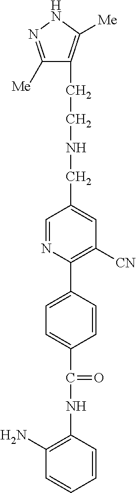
C1([Me])=NNC([Me])=C1CCNCC1=CC([CN])=C(C2=CC=C(C(NC3=C(N)C=CC=C3)=O)C=C2)N=C1
